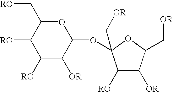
C1([OR])C([OR])C(C[OR])OC1(C[OR])OC1OC(C[OR])C([OR])C([OR])C1[OR]
